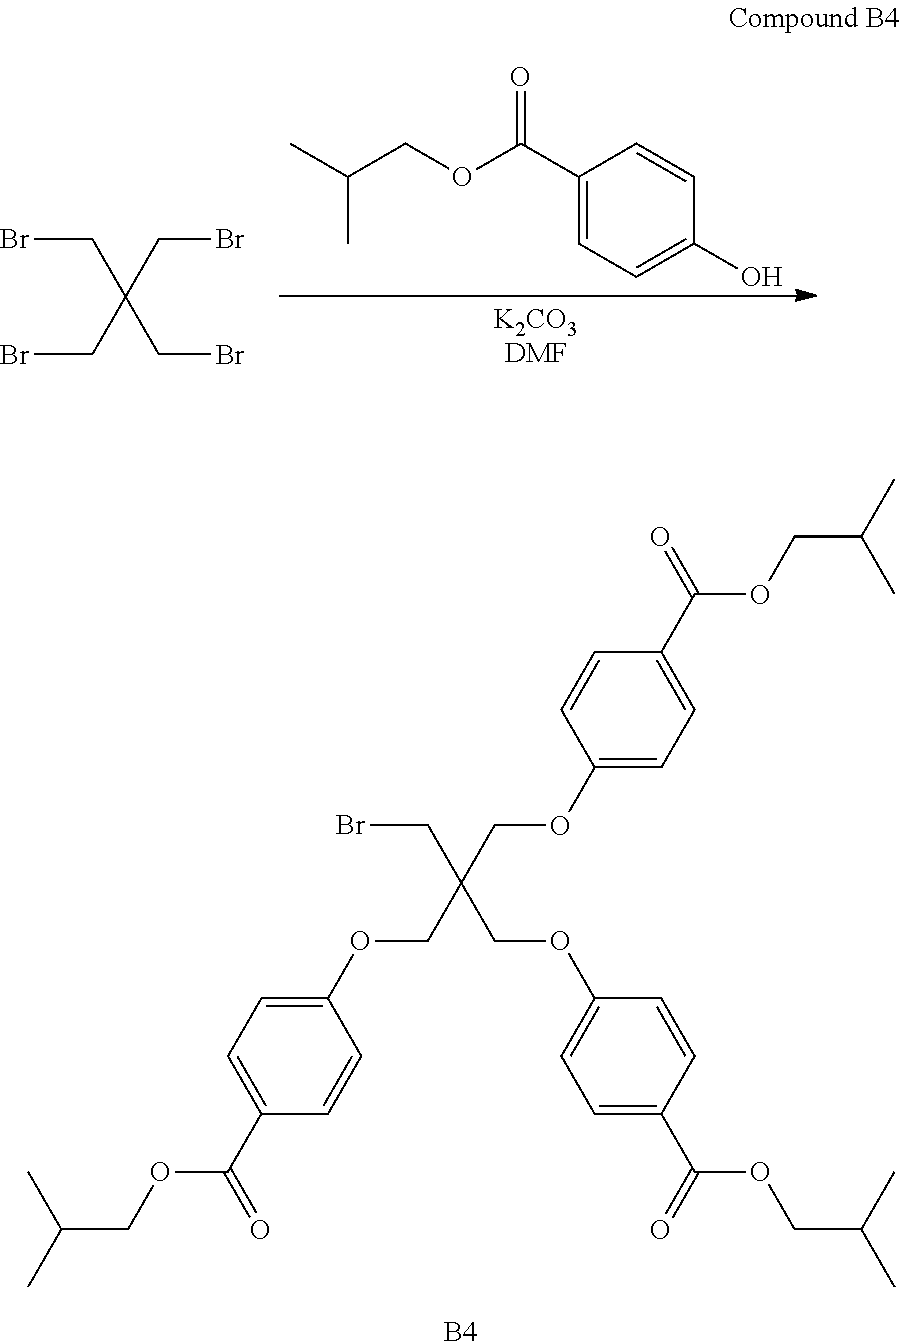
[B4].BrCC(COC1=CC=C(C(=O)OCC(C)C)C=C1)(COC1=CC=C(C(=O)OCC(C)C)C=C1)COC1=CC=C(C(=O)OCC(C)C)C=C1.BrCC(CBr)(CBr)CBr.C1(C(=O)OCC(C)C)=CC=C(O)C=C1
